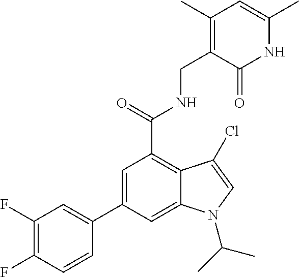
N1C(C)=CC(C)=C(CNC(C2=C3C(=CC(C4=CC(F)=C(F)C=C4)=C2)N(C(C)C)C=C3Cl)=O)C1=O
